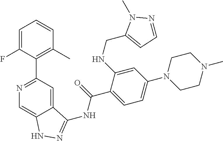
N1=C(C2=C(C)C=CC=C2F)C=C2C(=C1)NN=C2NC(C1=CC=C(N2CCN(C)CC2)C=C1NCC1=CC=NN1C)=O
